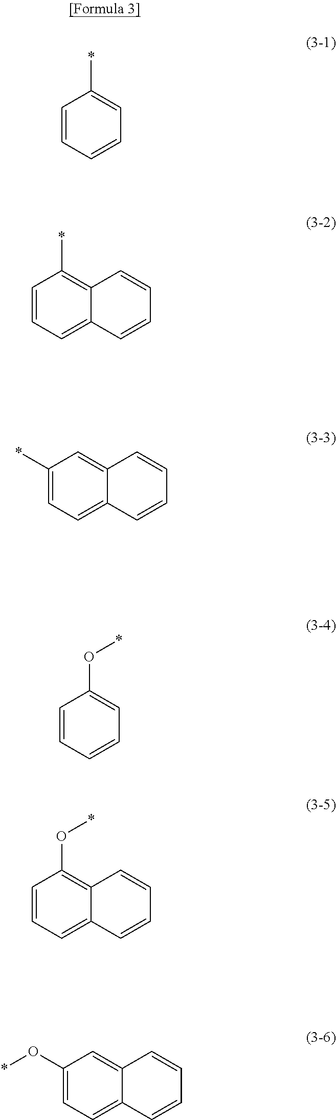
C1=CC=CC=C1*.C1=CC=C2C(=C1*)C=CC=C2.C1(*)=CC=C2C(=C1)C=CC=C2.C1=CC=CC=C1O*.C1=CC=C2C(=C1O*)C=CC=C2.C1(O*)=CC=C2C(=C1)C=CC=C2
